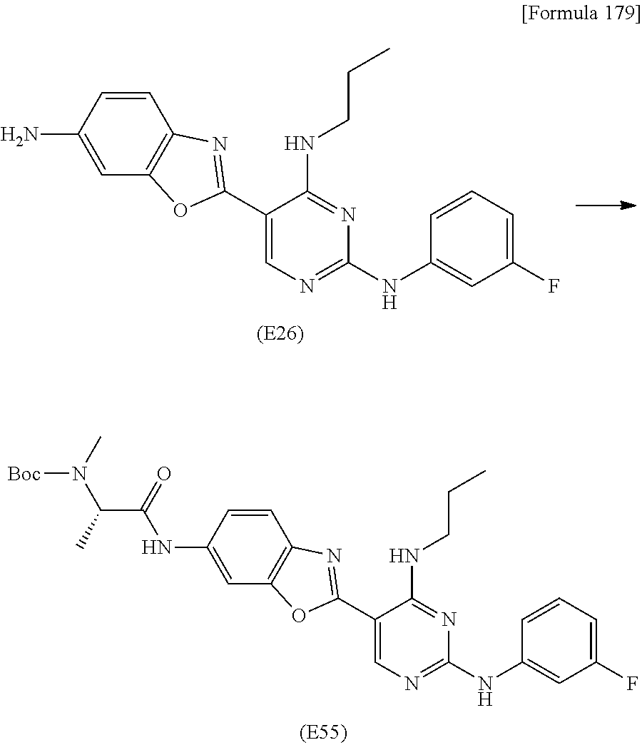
C1=CC=C(F)C=C1NC1=NC=C(C2=NC3=C(C=C(NC(C(N([Boc])C)C)=O)C=C3)O2)C(NCCC)=N1.C1=CC=C(F)C=C1NC1=NC=C(C2=NC3=C(C=C(N)C=C3)O2)C(NCCC)=N1
